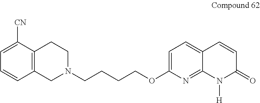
C1N(CCCCOC2=CC=C3C(=N2)N([H])C(=O)C=C3)CCC2=C1C=CC=C2[CN]
